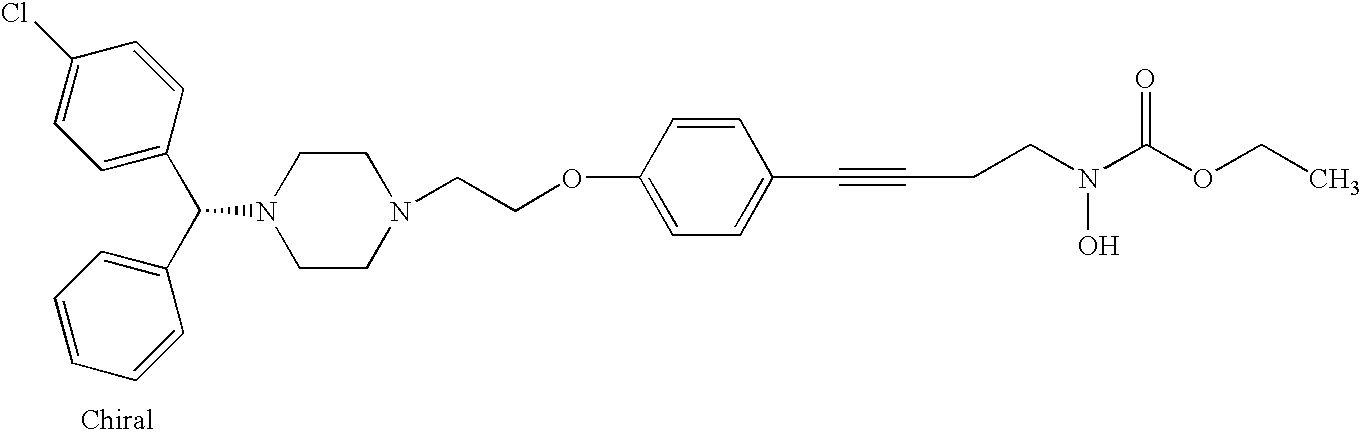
C1=C(C(C2=CC=CC=C2)N2CCN(CCOC3=CC=C(C#CCCN(C(OCC)=O)O)C=C3)CC2)C=CC(Cl)=C1
